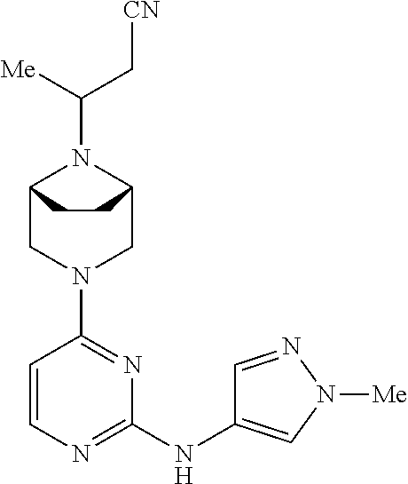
C12CN(C3=NC(NC4=CN([Me])N=C4)=NC=C3)CC(N1C([Me])C[CN])CC2
